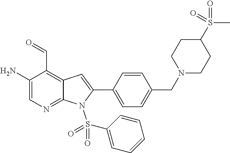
C1(N)=CN=C2C(=C1C=O)C=C(C1=CC=C(CN3CCC(S(=O)(C)=O)CC3)C=C1)N2S(=O)(=O)C1=CC=CC=C1
